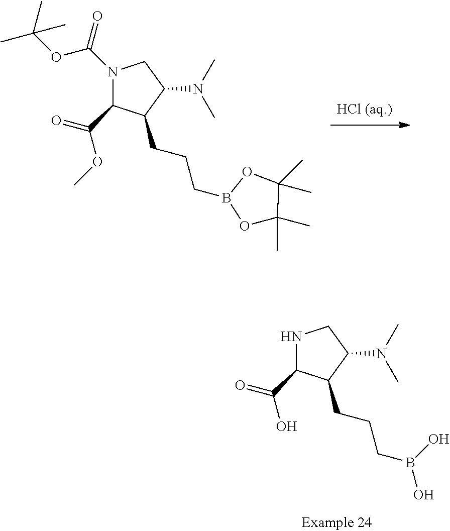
N1C(C(=O)O)C(CCCB(O)O)C(N(C)C)C1.N1(C(=O)OC(C)(C)C)C(C(=O)OC)C(CCCB2OC(C)(C)C(C)(C)O2)C(N(C)C)C1
